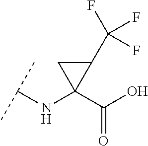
C(NC1(C(O)=O)C(C(F)(F)F)C1)(C)C
